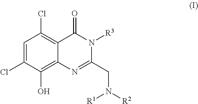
C1=C(Cl)C(O)=C2C(=C1Cl)C(=O)N([R3])C(CN([R1])[R2])=N2
